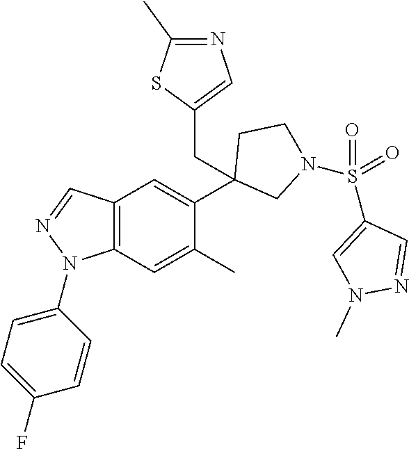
C12=C(C=C(C)C(C3(CC4=CN=C(C)S4)CN(S(C4=CN(C)N=C4)(=O)=O)CC3)=C1)N(C1=CC=C(F)C=C1)N=C2
